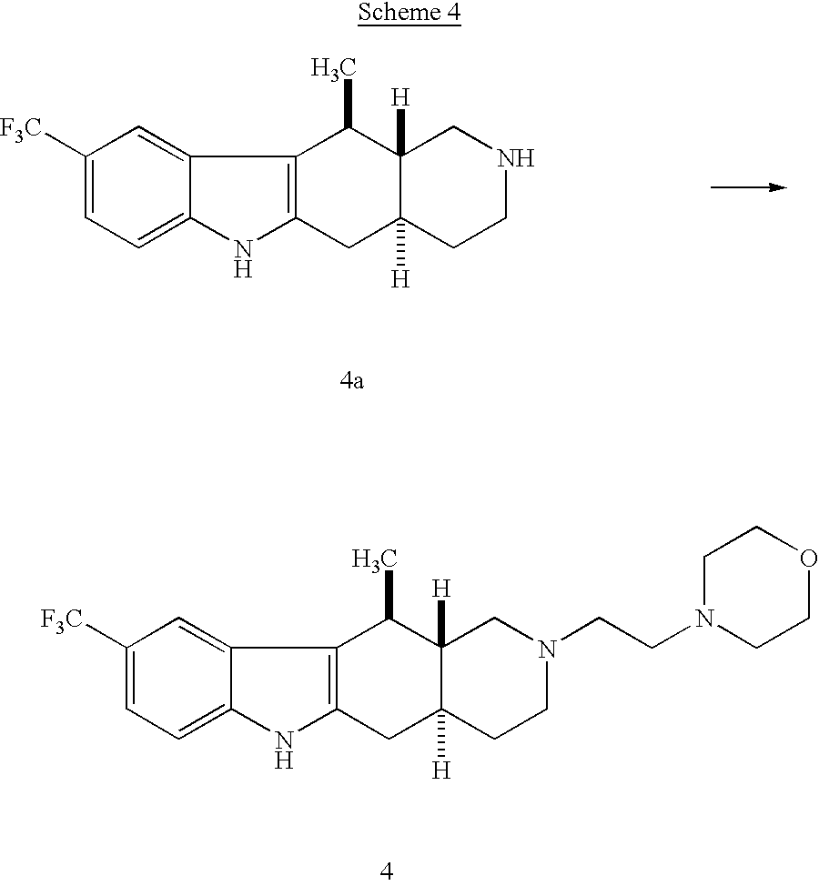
C1([F3C])=CC=C2C(=C1)C1=C(N2)CC2([H])C([H])(C1C)CNCC2.C1([F3C])=CC=C2C(=C1)C1=C(N2)CC2([H])C([H])(C1C)CN(CCN1CCOCC1)CC2
